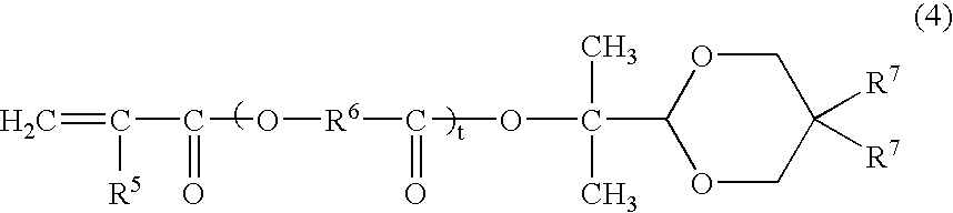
C(OC([R6]OC(C(=C)[R5])=O)=O)(C1OCC([R7])([R7])CO1)(C)C
